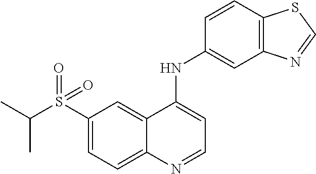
C1(S(C(C)C)(=O)=O)=CC=C2C(=C1)C(NC1=CC3=C(C=C1)SC=N3)=CC=N2
